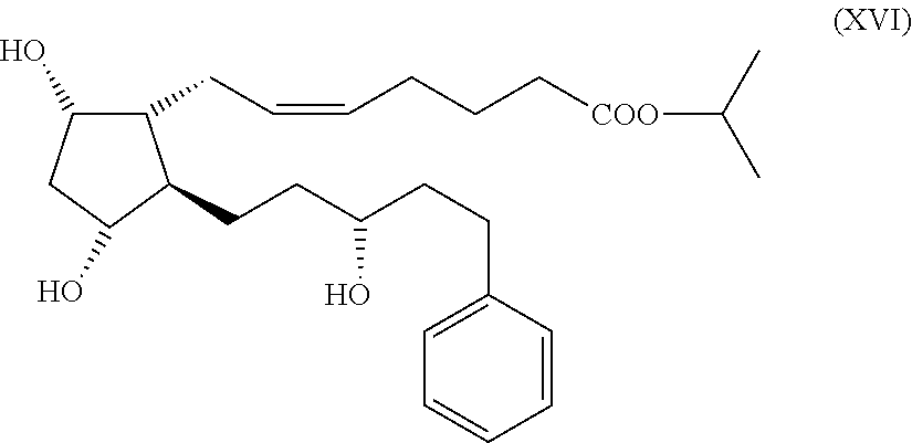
C1(CC=CCCC[COO]C(C)C)C(O)CC(O)C1CCC(CCC1=CC=CC=C1)O
